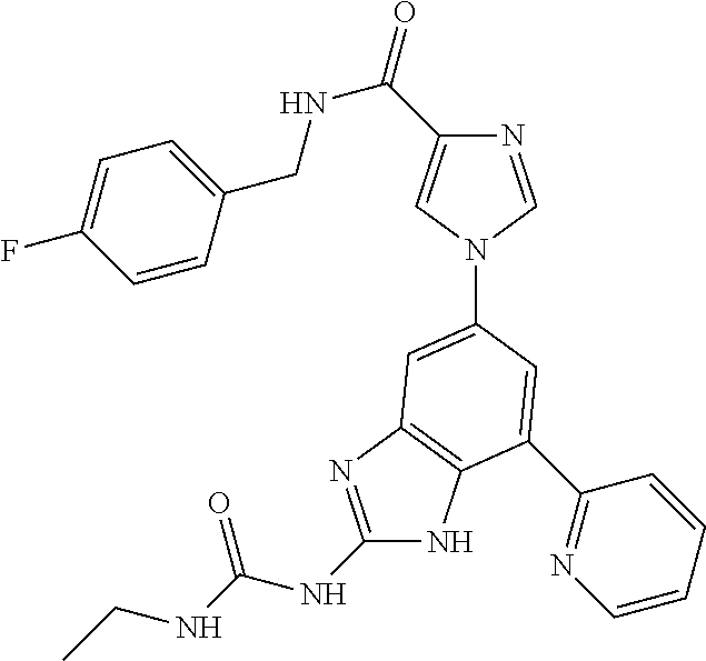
C1(NC(=O)NCC)=NC2=C(N1)C(C1=NC=CC=C1)=CC(N1C=NC(C(NCC3=CC=C(F)C=C3)=O)=C1)=C2
